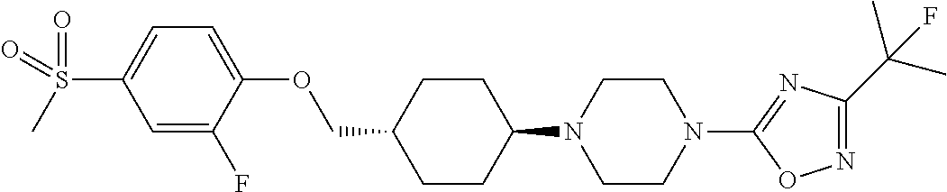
C1CC(N2CCN(C3=NC(C(C)(C)F)=NO3)CC2)CCC1COC1=CC=C(S(=O)(C)=O)C=C1F
